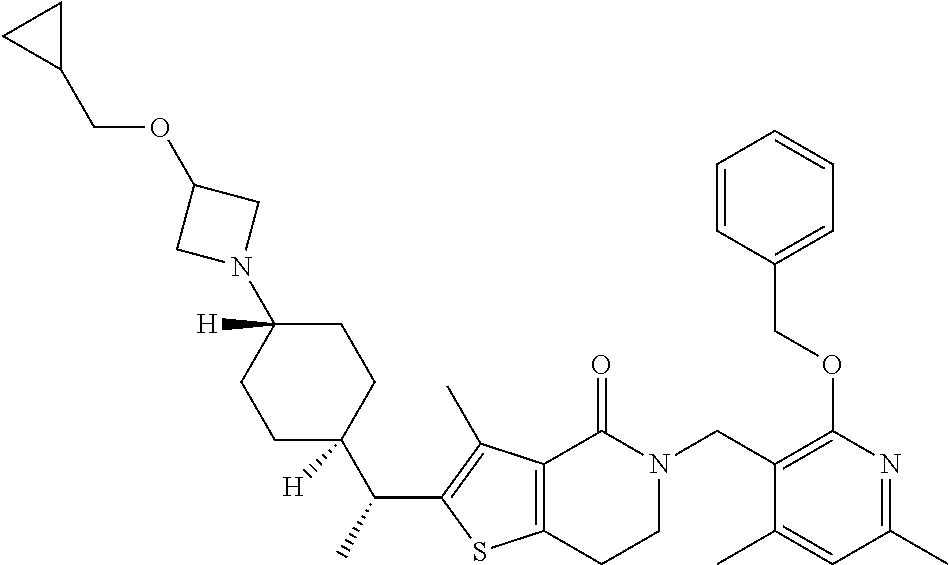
C1(CN2C(=O)C3=C(SC(C(C4([H])CCC(N5CC(OCC6CC6)C5)([H])CC4)C)=C3C)CC2)=C(OCC2=CC=CC=C2)N=C(C)C=C1C
